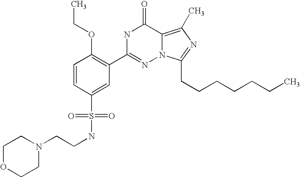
C1=CC(S(NCCN2CCOCC2)(=O)=O)=CC(C2=NN3C(=C(C)N=C3CCCCCCC)C(=O)N2)=C1OCC
